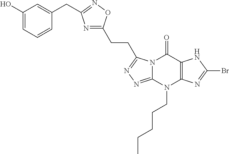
C1=C(O)C=C(CC2=NOC(CCC3=NN=C4N3C(=O)C3=C(N4CCCCC)N=C(Br)N3)=N2)C=C1
